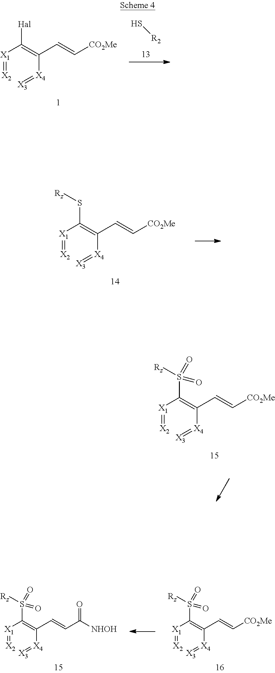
S[R2].[X1](=[X2])C(=C([X4]=[X3])C=C[CO2Me])[Hal].[X1](=[X2])C(=C([X4]=[X3])C=C[CO2Me])S[Rz].[X1](=[X2])C(=C([X4]=[X3])C=C[CO2Me])S([Rz])(=O)=O.[X1](=[X2])C(=C([X4]=[X3])C=C[CO2Me])S([Rz])(=O)=O.[X1](=[X2])C(=C([X4]=[X3])C=CC([NHOH])=O)S([Rz])(=O)=O
